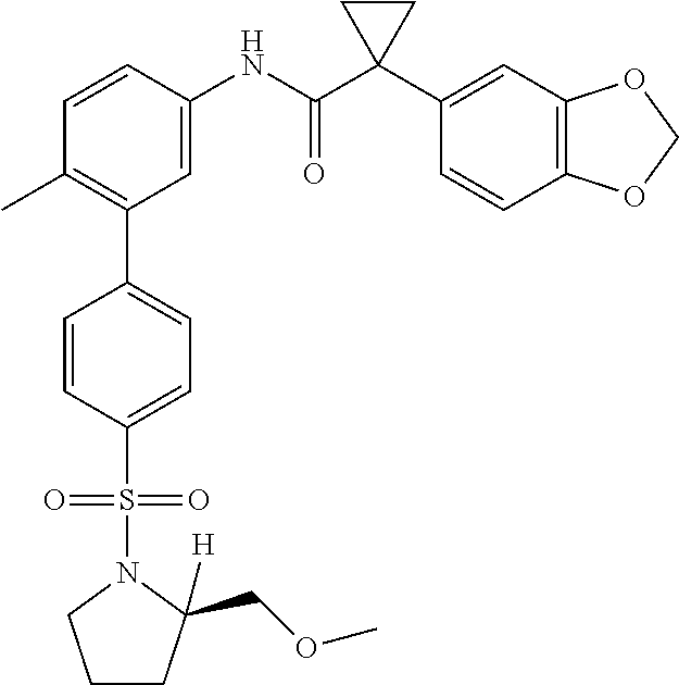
C1=C(NC(C2(C3=CC4=C(C=C3)OCO4)CC2)=O)C=CC(C)=C1C1=CC=C(S(=O)(=O)N2CCCC2([H])COC)C=C1
